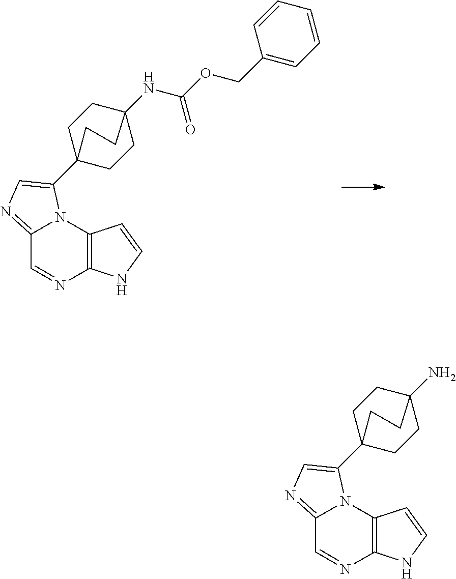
C1=NC2=C(N3C1=NC=C3C13CCC(NC(OCC4=CC=CC=C4)=O)(CC1)CC3)C=CN2.C1=NC2=C(N3C1=NC=C3C13CCC(N)(CC1)CC3)C=CN2
